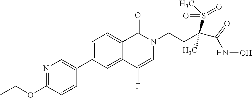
N1=C(OCC)C=CC(C2=CC=C3C(=C2)C(F)=CN(CCC(S(C)(=O)=O)(C)C(NO)=O)C3=O)=C1
